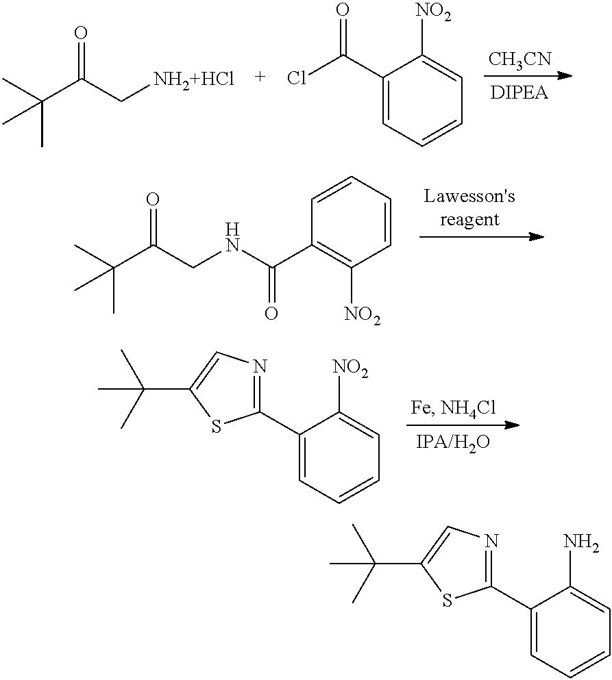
C1(C2=NC=C(C(C)(C)C)S2)=CC=CC=C1N.C(C(=O)CNC(C1=C([NO2])C=CC=C1)=O)(C)(C)C.C1(C2=NC=C(C(C)(C)C)S2)=CC=CC=C1[NO2].[CH3CN].C(C(=O)C[NH2+HCl])(C)(C)C.C1(C(=O)Cl)=CC=CC=C1[NO2]
